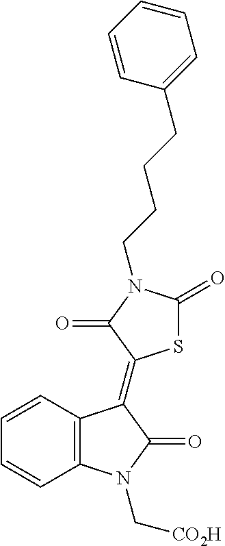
C12=C(C=CC=C1)C(=C1SC(=O)N(CCCCC3=CC=CC=C3)C1=O)C(=O)N2C[CO2H]
